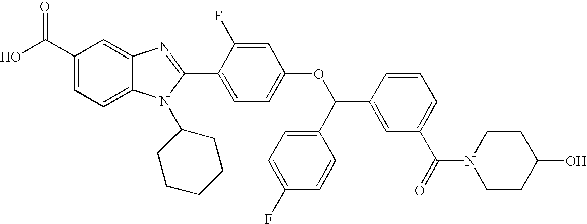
C1=C2C(=CC=C1C(O)=O)N(C1CCCCC1)C(C1=CC=C(OC(C3=CC=C(F)C=C3)C3=CC(C(=O)N4CCC(O)CC4)=CC=C3)C=C1F)=N2
